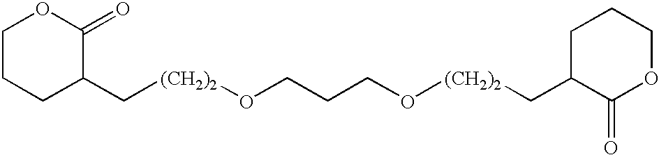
C([(CH2)2]OCCCO[(CH2)2]CC1C(=O)OCCC1)C1C(=O)OCCC1
